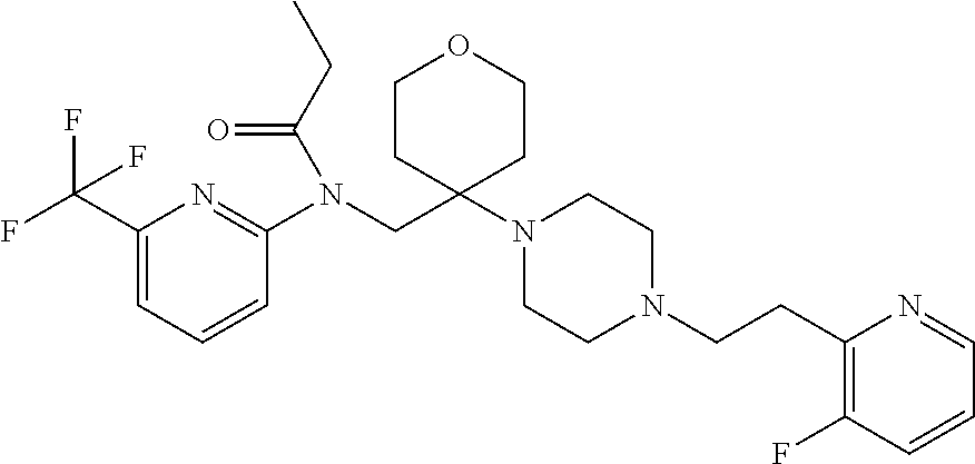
C1(C(F)(F)F)=CC=CC(N(CC2(N3CCN(CCC4=C(F)C=CC=N4)CC3)CCOCC2)C(CC)=O)=N1
